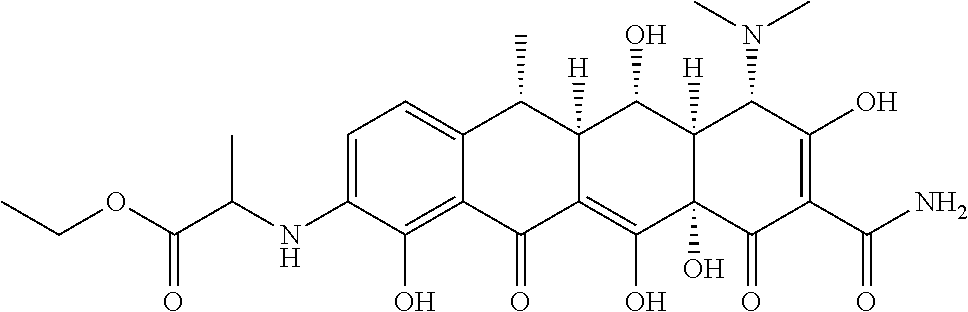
C1=C(NC(C(OCC)=O)C)C(O)=C2C(=C1)C(C)C1([H])C(=C(O)C3(O)C([H])(C1O)C(N(C)C)C(O)=C(C(N)=O)C3=O)C2=O
